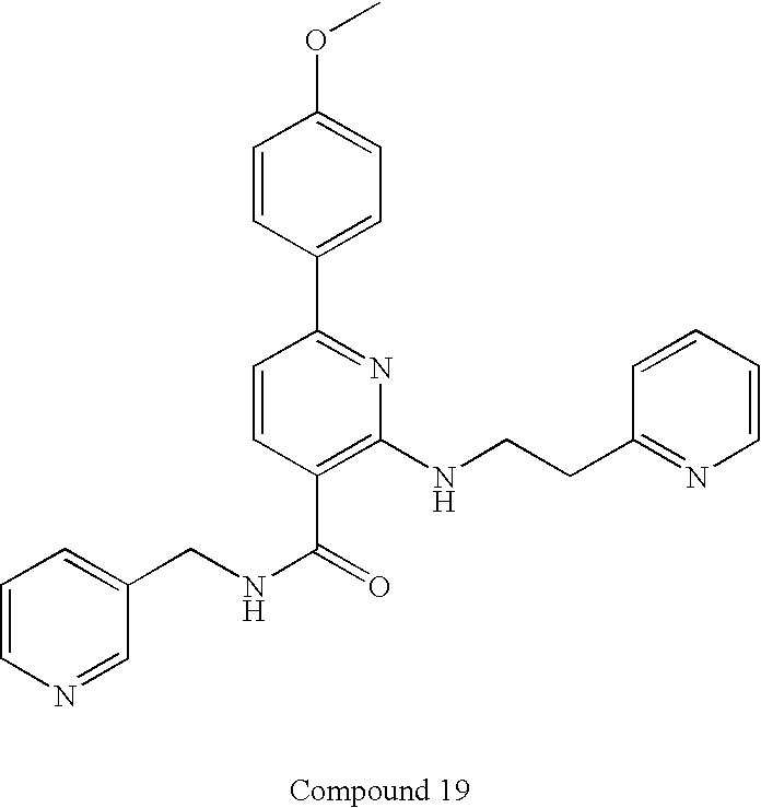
N1=CC(CNC(=O)C2=C(NCCC3=NC=CC=C3)N=C(C3=CC=C(OC)C=C3)C=C2)=CC=C1
